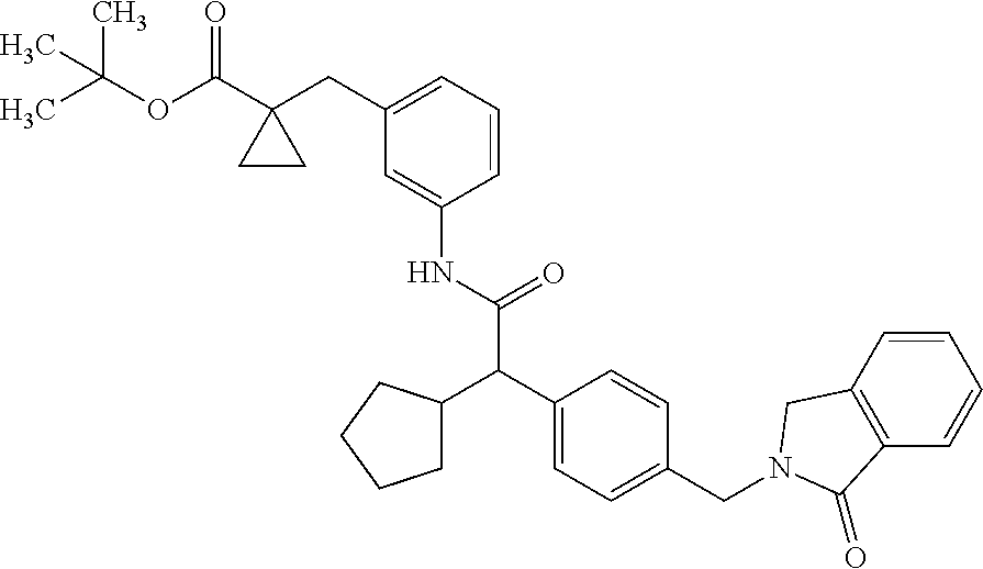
C1(CC2(C(OC(C)(C)C)=O)CC2)=CC=CC(NC(C(C2=CC=C(CN3CC4=C(C=CC=C4)C3=O)C=C2)C2CCCC2)=O)=C1
